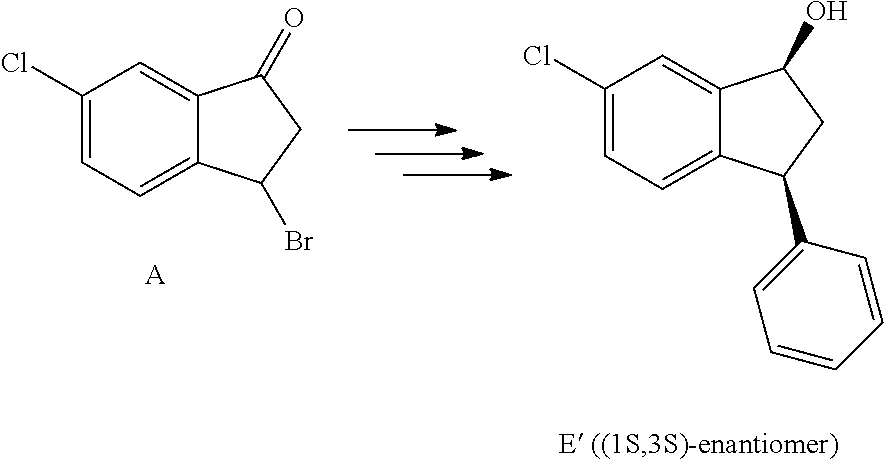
C1(Cl)=CC=C2C(=C1)C(O)CC2C1=CC=CC=C1.C1(Cl)=CC=C2C(=C1)C(=O)CC2Br.[A]
